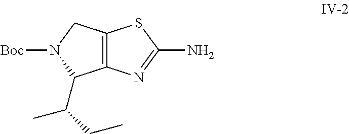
C12=C(CN([Boc])C1C(CC)C)SC(N)=N2
